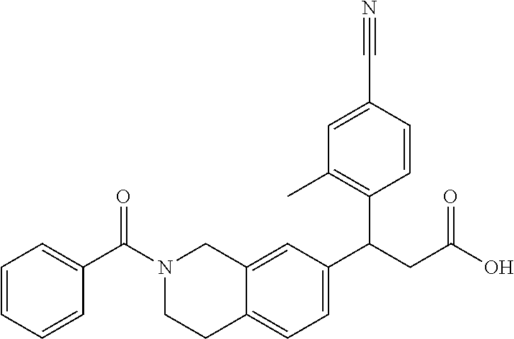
C1=CC=CC(C(N2CCC3=CC=C(C(CC(O)=O)C4=C(C)C=C(C#N)C=C4)C=C3C2)=O)=C1
